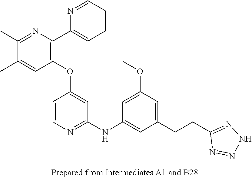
C1(OC2=CC(NC3=CC(CCC4=NNN=N4)=CC(OC)=C3)=NC=C2)=C(C2=CC=CC=N2)N=C(C)C(C)=C1
